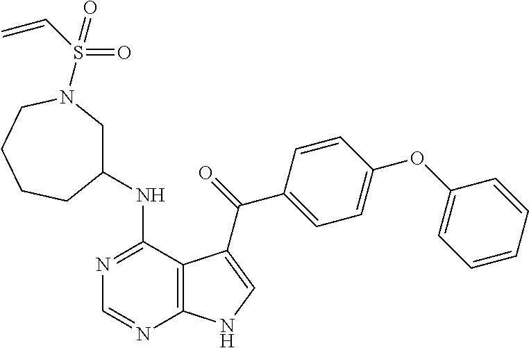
N1=C(NC2CN(S(C=C)(=O)=O)CCCC2)C2=C(N=C1)NC=C2C(=O)C1=CC=C(OC2=CC=CC=C2)C=C1
